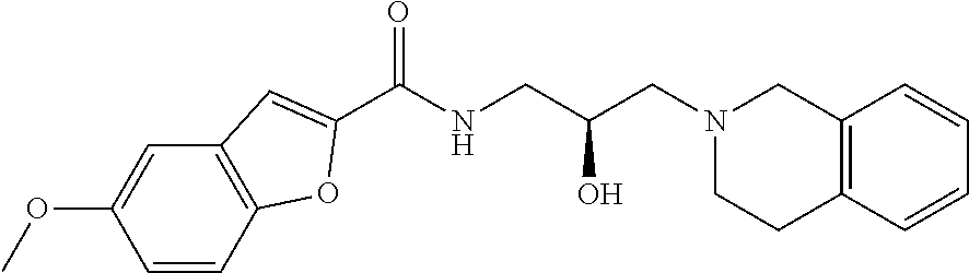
C(NCC(CN1CC2=C(CC1)C=CC=C2)O)(=O)C1=CC2=C(C=CC(OC)=C2)O1
